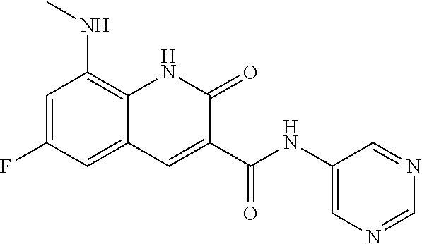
C1=C(F)C=C2C(=C1NC)NC(=O)C(C(NC1=CN=CN=C1)=O)=C2
